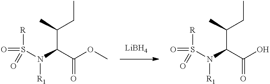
N(C(C(OC)=O)C(CC)C)(S(=O)(=O)[R])[R1].[LiBH4].N(C(C(O)=O)C(CC)C)(S(=O)(=O)[R])[R1]
